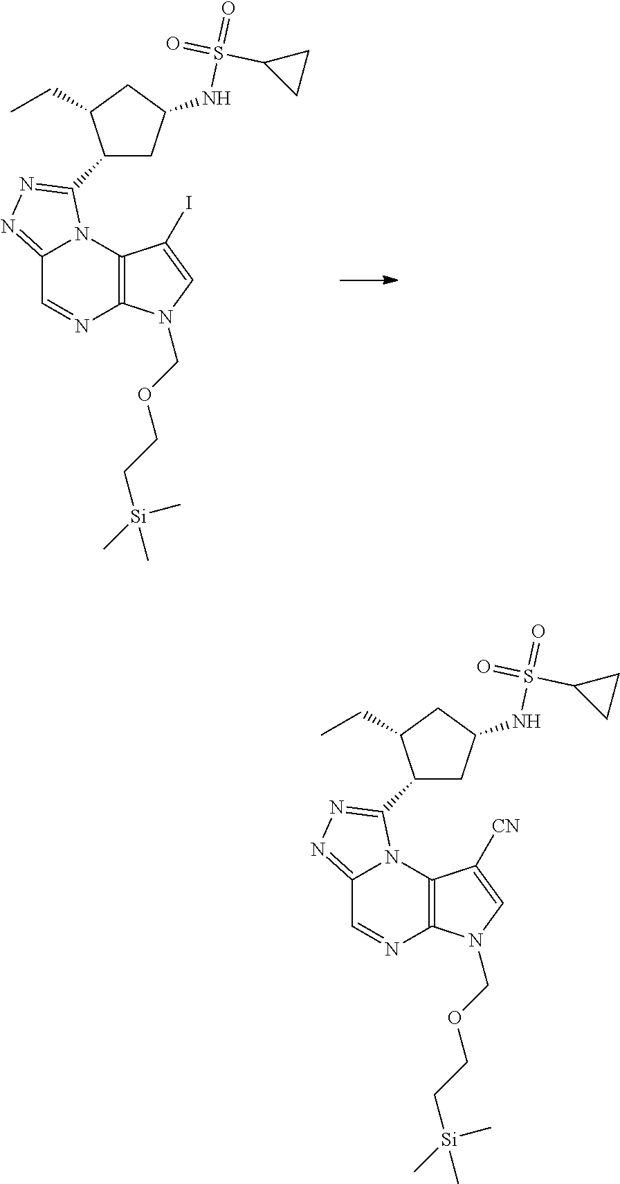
C12=NN=C(C3CC(NS(=O)(C4CC4)=O)CC3CC)N1C1=C(N=C2)N(COCC[Si](C)(C)C)C=C1I.C12=NN=C(C3CC(NS(=O)(C4CC4)=O)CC3CC)N1C1=C(N=C2)N(COCC[Si](C)(C)C)C=C1[CN]
